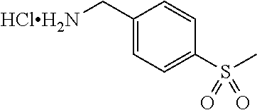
C1(C[HClH2N])=CC=C(S(C)(=O)=O)C=C1
